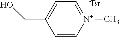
C1=C[N+](C)=CC=C1CO.[-Br]
